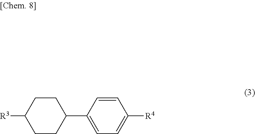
C1CC(C2=CC=C([R4])C=C2)CCC1[R3]
